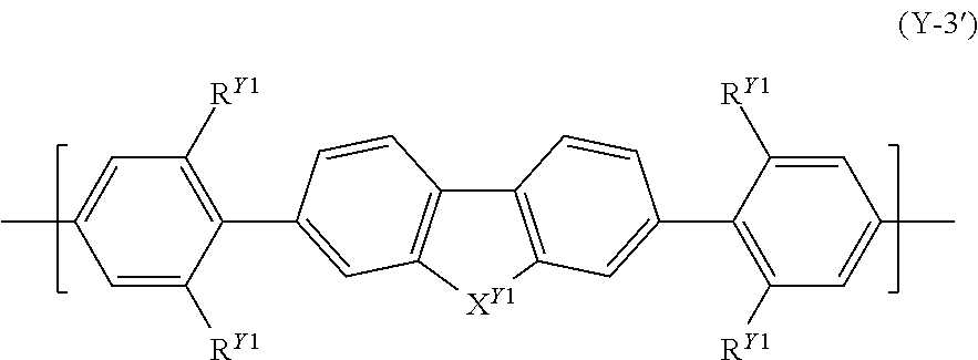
C1=C([RY1])C(C2=CC3=C(C4=C([XY1]3)C=C(C3=C([RY1])C=C(C)C=C3[RY1])C=C4)C=C2)=C([RY1])C=C1C
